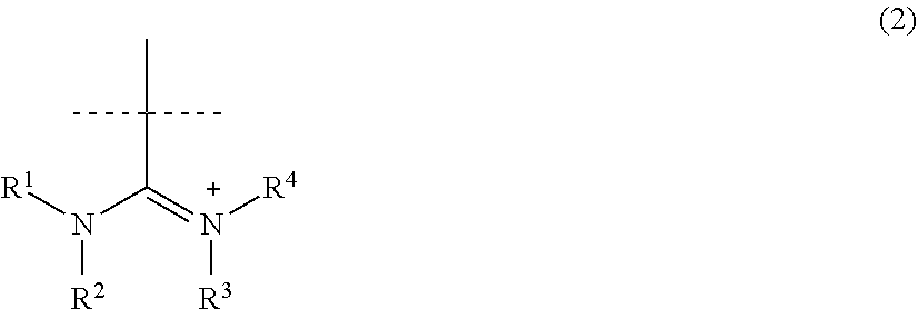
[R1]N(C(=[N+]([R4])[R3])C(C)(C)C)[R2]
